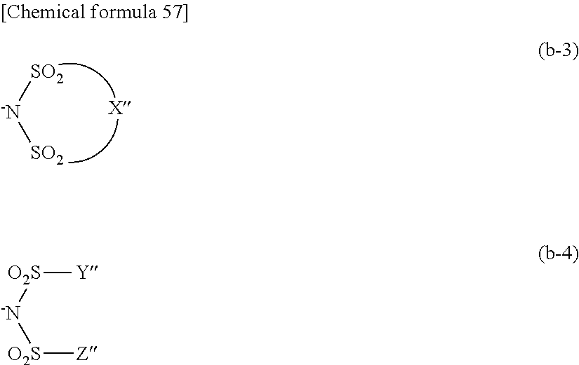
[SO2][-N][SO2].[-N]([O2S][Y])[O2S][Z]
